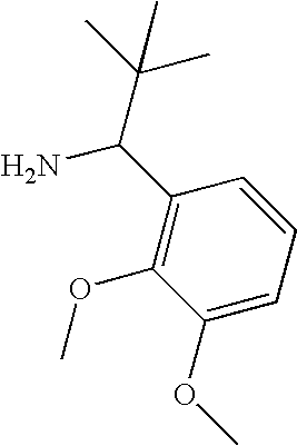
C1(C(C(C)(C)C)N)=C(OC)C(OC)=CC=C1
